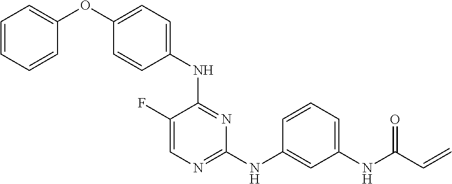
C1(F)=CN=C(NC2=CC(NC(C=C)=O)=CC=C2)N=C1NC1=CC=C(OC2=CC=CC=C2)C=C1
